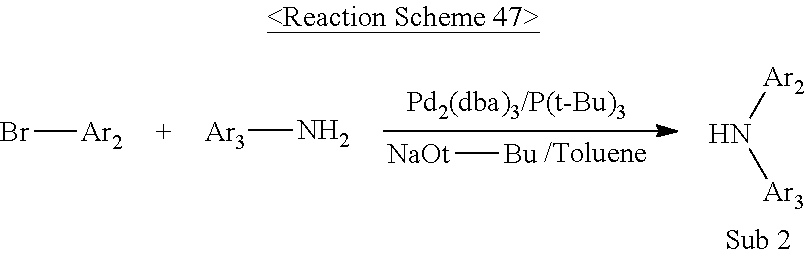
[Bu][NaOt].N([Ar2])[Ar3].[Ar2]Br.N[Ar3]
